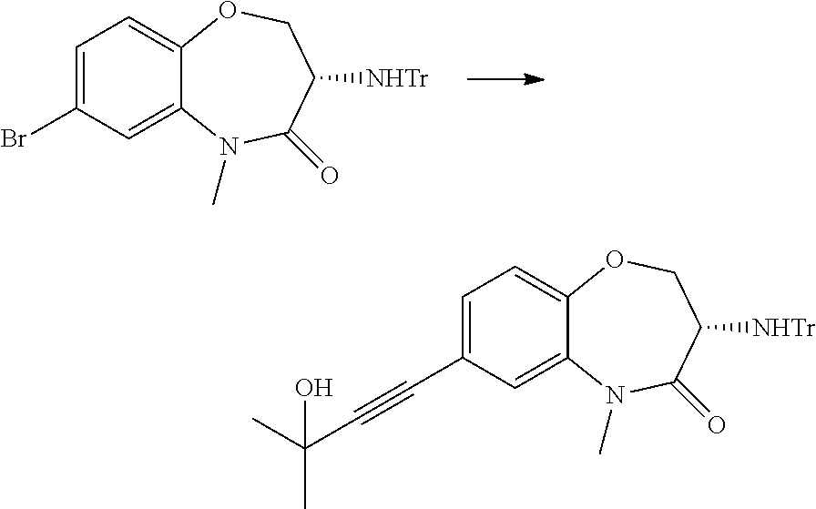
C1=C(Br)C=C2C(=C1)OCC([NHTr])C(=O)N2C.C1=C(C#CC(C)(C)O)C=C2C(=C1)OCC([NHTr])C(=O)N2C
